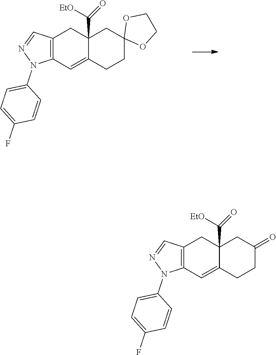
C12=C(C=C3C(C([EtO])=O)(C1)CC1(CC3)OCCO1)N(C1=CC=C(F)C=C1)N=C2.C12=C(C=C3C(C([EtO])=O)(C1)CC(=O)CC3)N(C1=CC=C(F)C=C1)N=C2
